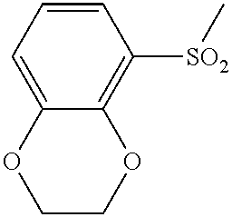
C1=C2C(=C([SO2]C)C=C1)OCCO2
